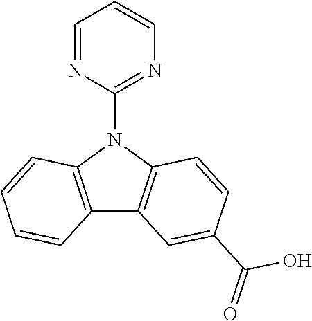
C1=NC(N2C3=C(C4=C2C=CC(C(=O)O)=C4)C=CC=C3)=NC=C1
